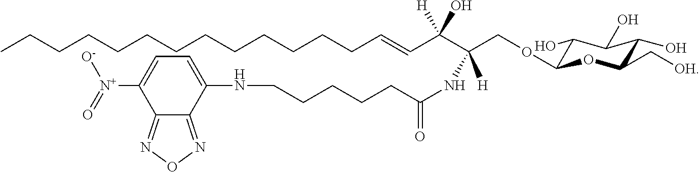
CCCCCCCCCCCCCC=CC(C(COC1C(O)C(O)C(O)C(C[OH])O1)(NC(CCCCCNC1=CC=C([N+](=O)[O-])C2=NON=C12)=O)[H])([H])O
